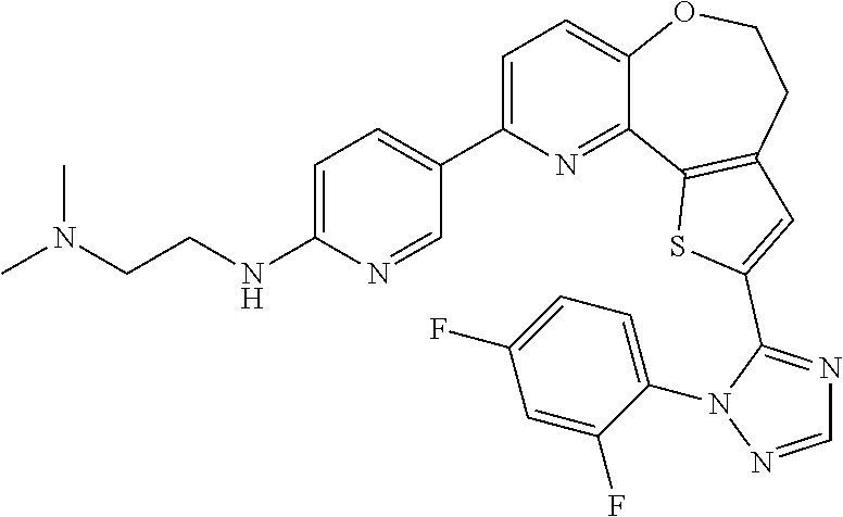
C1=C(C2=CC=C(NCCN(C)C)N=C2)N=C2C(=C1)OCCC1=C2SC(C2=NC=NN2C2=CC=C(F)C=C2F)=C1
